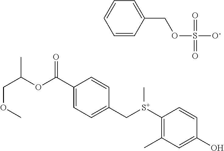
C1(C(OC(COC)C)=O)=CC=C(C[S+](C2=C(C)C=C(O)C=C2)C)C=C1.C1=CC(COS([O-])(=O)=O)=CC=C1
